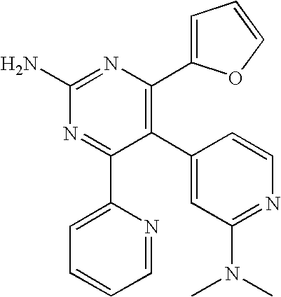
C1(C2=C(C3=CC=CO3)N=C(N)N=C2C2=CC=CC=N2)=CC(N(C)C)=NC=C1
